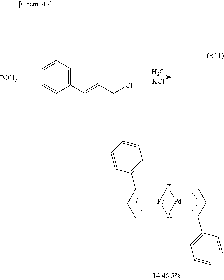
[PdCl2].C1=CC=C(C=CCCl)C=C1.O.[KCl].C[Pd]1Cl[Pd](C)Cl1.CCCC1=CC=CC=C1.C(C)CC1=CC=CC=C1
